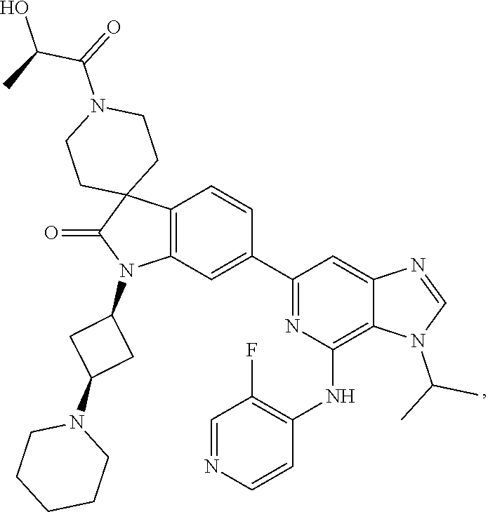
C1=NC=CC(NC2=C3C(=CC(C4=CC5=C(C=C4)C4(C(=O)N5C5CC(N6CCCCC6)C5)CCN(C(C(C)O)=O)CC4)=N2)N=CN3C(C)C)=C1F
